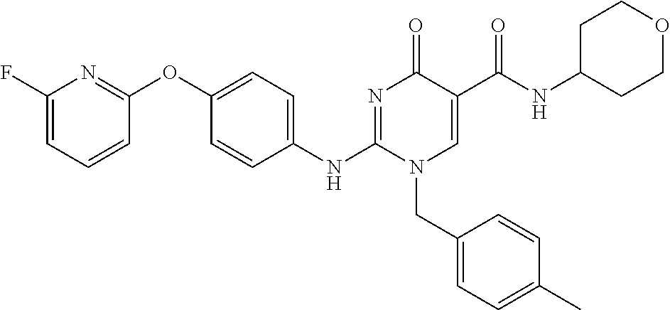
C1=CC(OC2=CC=C(NC3=NC(=O)C(C(NC4CCOCC4)=O)=CN3CC3=CC=C(C)C=C3)C=C2)=NC(F)=C1
